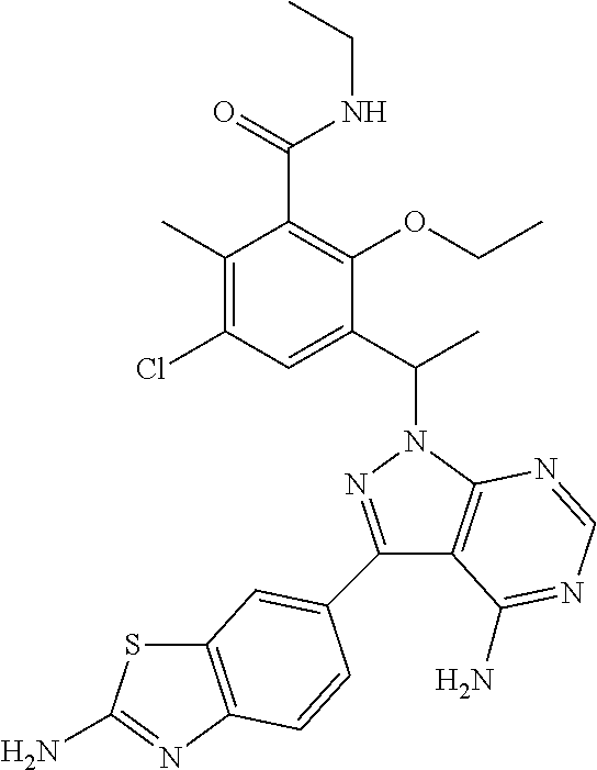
C1(C2=CC3=C(N=C(N)S3)C=C2)=NN(C(C2=CC(Cl)=C(C)C(C(NCC)=O)=C2OCC)C)C2=C1C(N)=NC=N2
